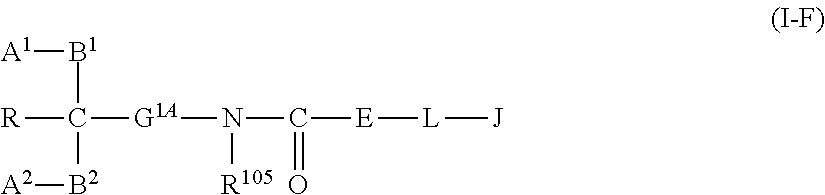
C([G1A]N(C([E][L][J])=O)[R105])([B1][A1])([B2][A2])[R]
